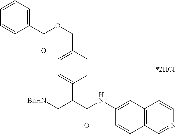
C12=C(C=NC=C1)C=CC(NC(C(C[BnHN])C1=CC=C(COC(C3=CC=CC=C3)=O)C=C1)=O)=C2
